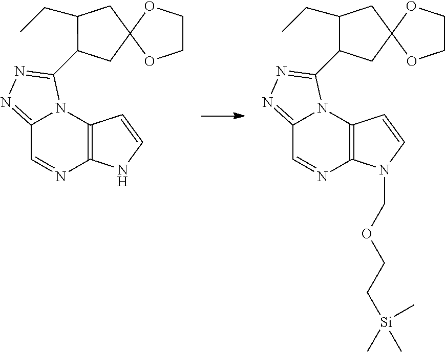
C1=NC2=C(N3C1=NN=C3C1CC3(CC1CC)OCCO3)C=CN2COCC[Si](C)(C)C.C1=NC2=C(N3C1=NN=C3C1CC3(CC1CC)OCCO3)C=CN2
